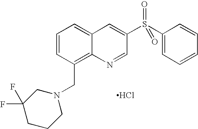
C1=CC(CN2CC(F)(F)CCC2)=C2C(=C1)C=C(S(C1=CC=CC=C1)(=O)=O)C=N2.Cl
